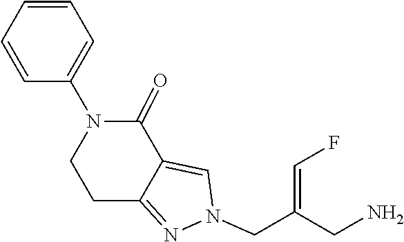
C12=CN(CC(=CF)CN)N=C1CCN(C1=CC=CC=C1)C2=O
